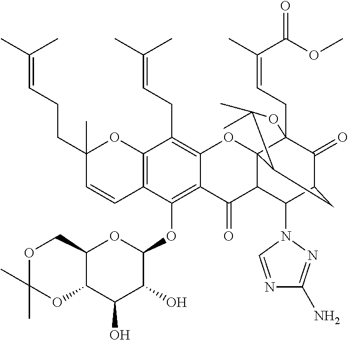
C12=C(C=CC(CCC=C(C)C)(C)O1)C(OC1OC3C(C(O)C1O)OC(C)(C)OC3)=C1C(=C2CC=C(C)C)OC23C4(CC=C(C)C(OC)=O)C(=O)C(CC2C(C)(C)O4)C(N2C=NC(N)=N2)C3C1=O
